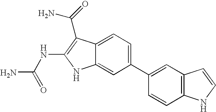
C1(C2=CC3=C(C=C2)NC=C3)=CC=C2C(=C1)NC(NC(N)=O)=C2C(N)=O
